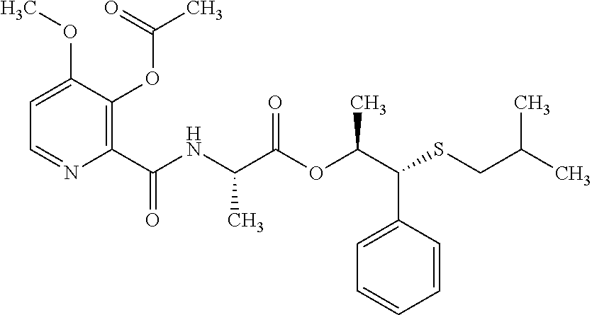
C1=C(C(C(OC(C(NC(C2=C(OC(C)=O)C(OC)=CC=N2)=O)C)=O)C)SCC(C)C)C=CC=C1
